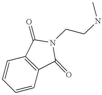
C1=CC=CC2=C1C(=O)N(CCNC)C2=O
